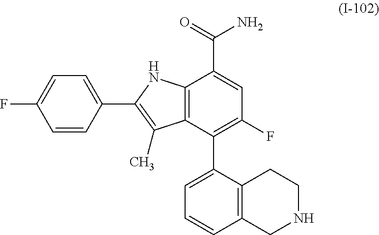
C12=C(C(C3=CC=CC4=C3CCNC4)=C(F)C=C1C(N)=O)C(C)=C(C1=CC=C(F)C=C1)N2
